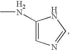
C1(NC)=CN=CN1
